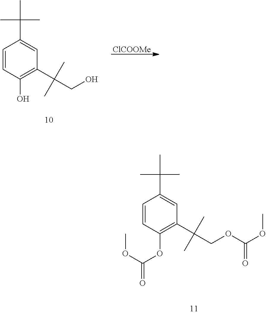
[ClCOOMe].C1=CC(O)=C(C(CO)(C)C)C=C1C(C)(C)C.C1=CC(OC(=O)OC)=C(C(COC(OC)=O)(C)C)C=C1C(C)(C)C
